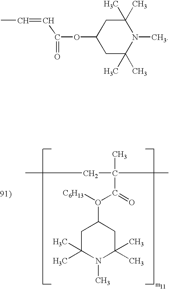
O(C(=O)C(CC)(C)C)(C1CC(C)(C)N(C)C(C)(C)C1)[C6H13].C1(C)(C)N(C)C(C)(C)CC(OC(=O)C=CC)C1
